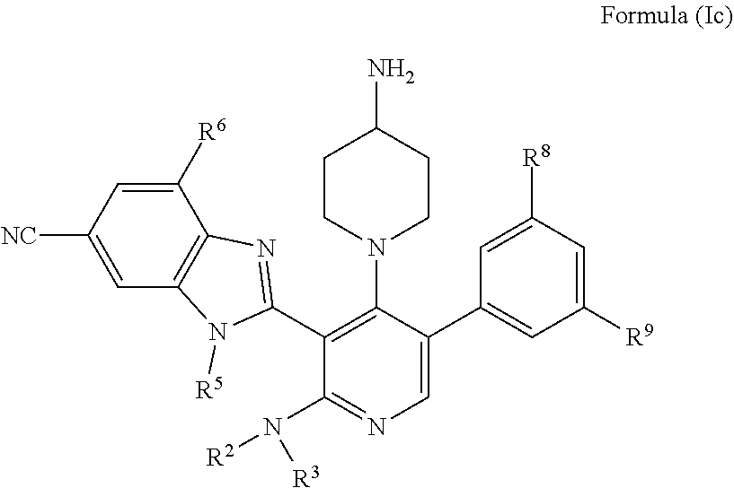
C1=C(C2=CC([R9])=CC([R8])=C2)C(N2CCC(N)CC2)=C(C2=NC3=C(N2[R5])C=C([NC])C=C3[R6])C(N([R2])[R3])=N1
